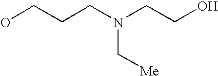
OCCCN(CCO)C[Me]
